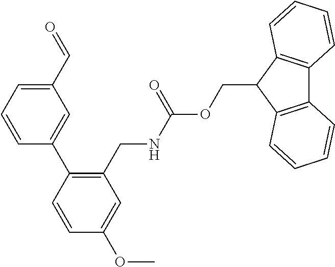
C1(C=O)=CC=CC(C2=C(CNC(OCC3C4=C(C5=C3C=CC=C5)C=CC=C4)=O)C=C(OC)C=C2)=C1
